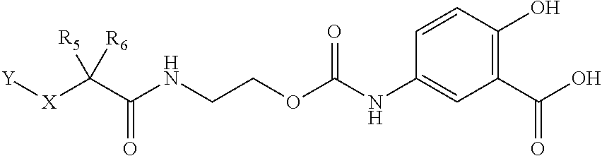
[X](C(C(NCCOC(NC1=CC(C(O)=O)=C(O)C=C1)=O)=O)([R5])[R6])[Y]
